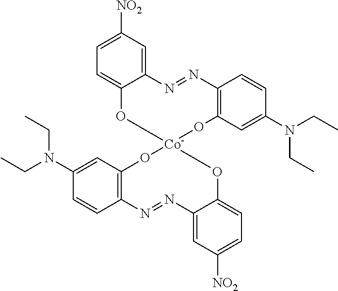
C12=CC([NO2])=CC=C1OC[Co]1(COC3=CC=C([NO2])C=C3N=NC3=C(C=C(N(CC)CC)C=C3)O1)OC1=C(N=N2)C=CC(N(CC)CC)=C1
